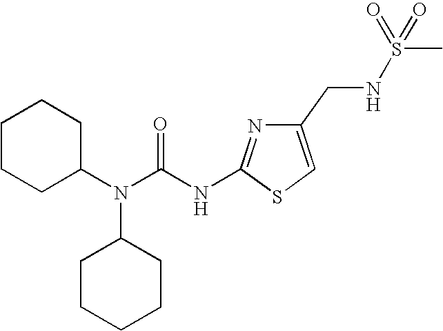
C1CCC(N(C(NC2=NC(CNS(C)(=O)=O)=CS2)=O)C2CCCCC2)CC1
